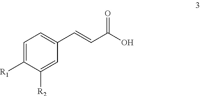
C1=C([R1])C([R2])=CC(C=CC(O)=O)=C1
